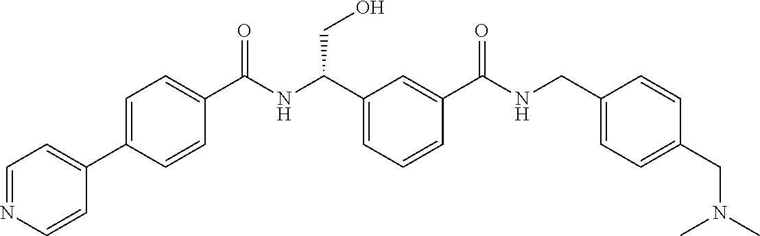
C1(C2=CC=C(C(NC(C3=CC=CC(C(NCC4=CC=C(CN(C)C)C=C4)=O)=C3)CO)=O)C=C2)=CC=NC=C1
